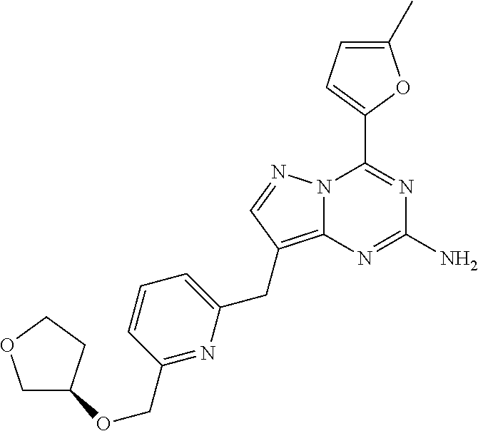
N12C(=C(CC3=CC=CC(COC4COCC4)=N3)C=N1)N=C(N)N=C2C1=CC=C(C)O1
